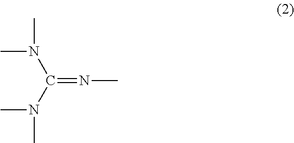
C(=NC)(N(C)C)N(C)C
